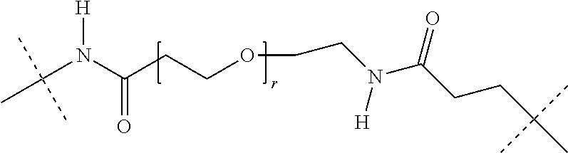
C(N(C(CCOCCN(C(CCC(C)(C)C)=O)[H])=O)[H])(C)(C)C
